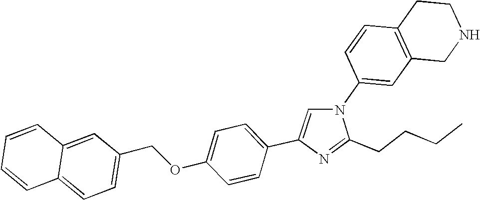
N1(C2=CC3=C(C=C2)CCNC3)C=C(C2=CC=C(OCC3=CC=C4C(=C3)C=CC=C4)C=C2)N=C1CCCC
